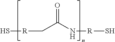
S[R]CC(N[R]S)=O
